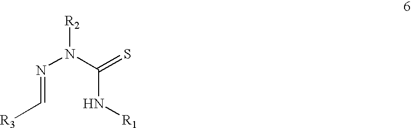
N(=C[R3])N(C(N[R1])=S)[R2]
